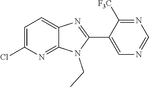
C1=C(Cl)N=C2C(=C1)N=C(C1=CN=CN=C1[F3C])N2CC
